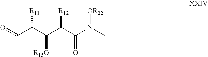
O=CC(C(C(C(N(C)[OR22])=O)[R12])[R15O])[R11]
